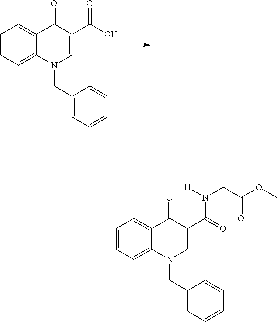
C1=CC=C2C(=C1)C(=O)C(C(O)=O)=CN2CC1=CC=CC=C1.C1=CC=C2C(=C1)C(=O)C(C(=O)N([H])CC(OC)=O)=CN2CC1=CC=CC=C1
